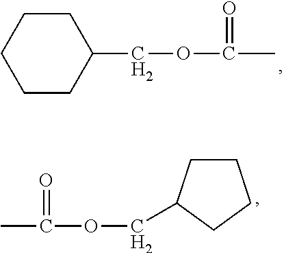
C1CC(COC(C)=O)CCC1.C1CC(COC(C)=O)CC1
